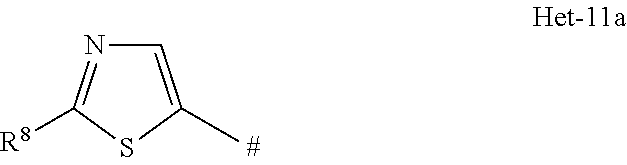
C1=C(C)SC([R8])=N1
